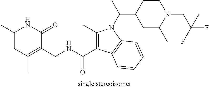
C1(C)=CC(C)=C(CNC(C2=C(C)N(C(C)C3CCN(CC(F)(F)C)C(C)C3)C3=C2C=CC=C3)=O)C(=O)N1
